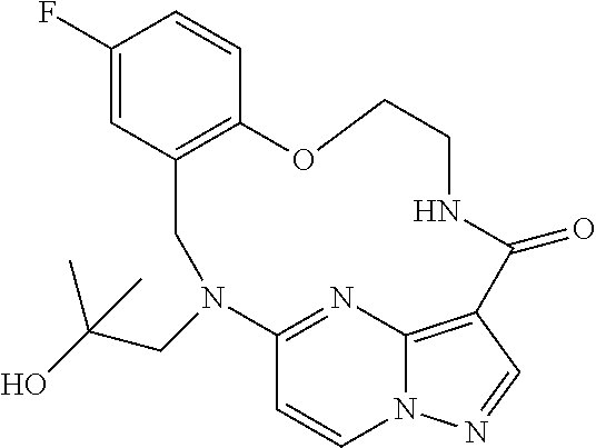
C1(F)=CC2=C(C=C1)OCCNC(=O)C1=C3N(C=CC(=N3)N(CC(O)(C)C)C2)N=C1
